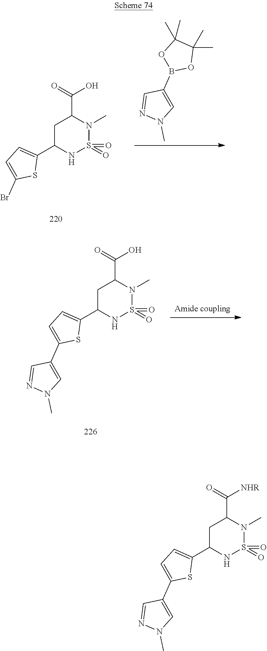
C1C(C2=CC=C(C3=CN(C)N=C3)S2)NS(=O)(=O)N(C)C1C(=O)O.C1C(C2=CC=C(Br)S2)NS(=O)(=O)N(C)C1C(=O)O.C1(C)(C)C(C)(C)OB(C2=CN(C)N=C2)O1.C1C(C2=CC=C(C3=CN(C)N=C3)S2)NS(=O)(=O)N(C)C1C(=O)[NHR]
